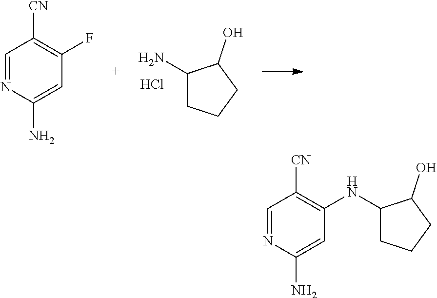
C1=NC(N)=CC(NC2CCCC2O)=C1[CN].C1(N)CCCC1O.Cl.C1=NC(N)=CC(F)=C1[CN]
